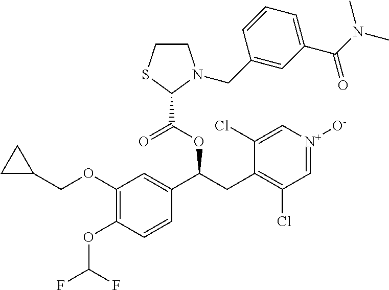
C1(OC(F)F)=C(OCC2CC2)C=C(C(CC2=C(Cl)C=[N+]([O-])C=C2Cl)OC(=O)C2N(CC3=CC(C(N(C)C)=O)=CC=C3)CCS2)C=C1
